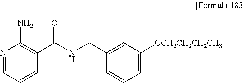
N1=CC=CC(C(NCC2=CC([OCH2CH2CH2CH3])=CC=C2)=O)=C1N
